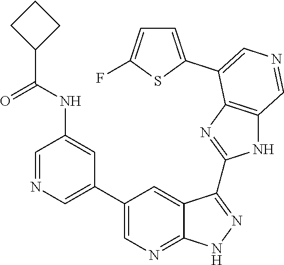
C1=NC=C(C2=CN=C3C(=C2)C(C2=NC4=C(N2)C=NC=C4C2=CC=C(F)S2)=NN3)C=C1NC(C1CCC1)=O
